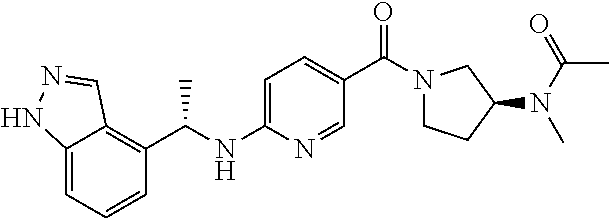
C1=C(NC(C2=C3C(=CC=C2)NN=C3)C)N=CC(C(N2CCC(N(C)C(C)=O)C2)=O)=C1
